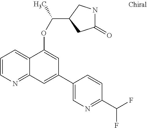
C1=CN=C2C(=C1)C(OC(C)C1CC(=O)NC1)=CC(C1=CN=C(C(F)F)C=C1)=C2
